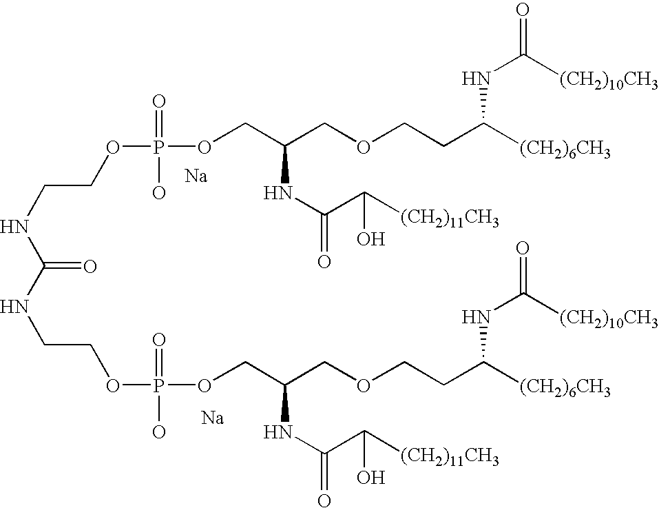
[Na].[Na].N(CCOP(OCC(COCCC([(CH2)6CH3])NC(=O)[(CH2)10CH3])NC(=O)C([(CH2)11CH3])O)(=O)O)C(=O)NCCOP(O)(=O)OCC(COCCC([(CH2)6CH3])NC(=O)[(CH2)10CH3])NC(=O)C([(CH2)11CH3])O
